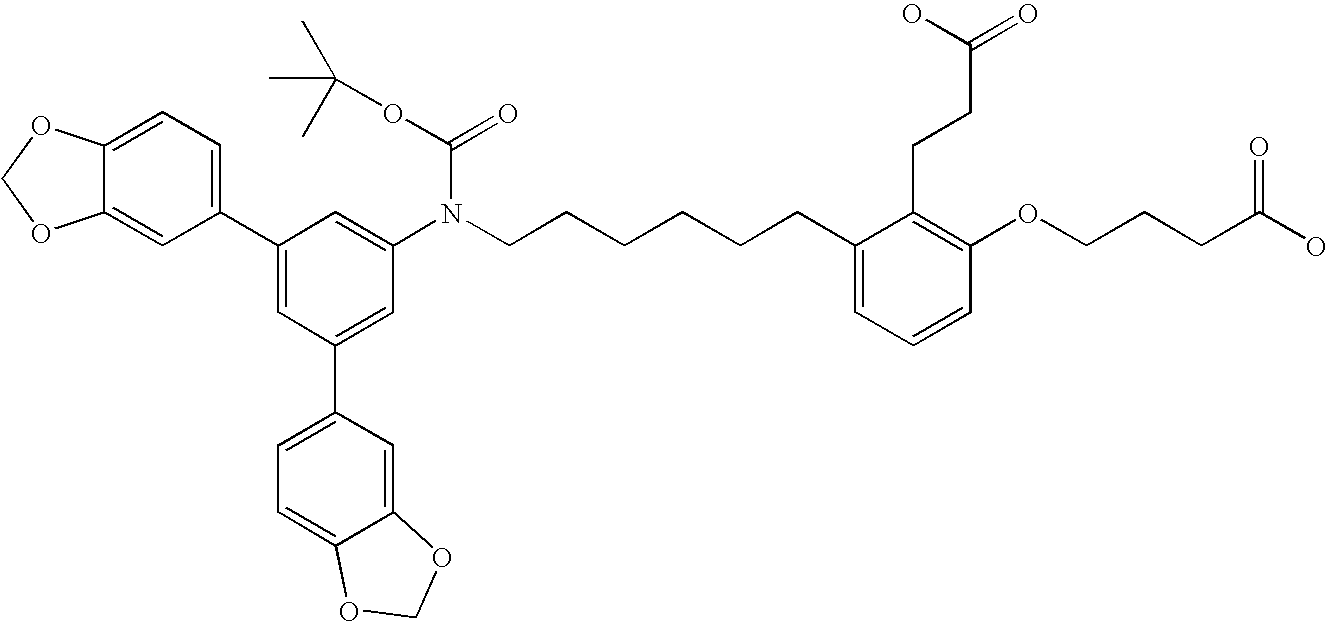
C1=C(C2=CC=C3C(=C2)OCO3)C=C(N(CCCCCCC2=CC=CC(OCCCC(O)=O)=C2CCC(=O)O)C(OC(C)(C)C)=O)C=C1C1=CC=C2C(=C1)OCO2
